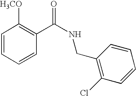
C1=CC=CC(C(NCC2=C(Cl)C=CC=C2)=O)=C1[H3CO]
